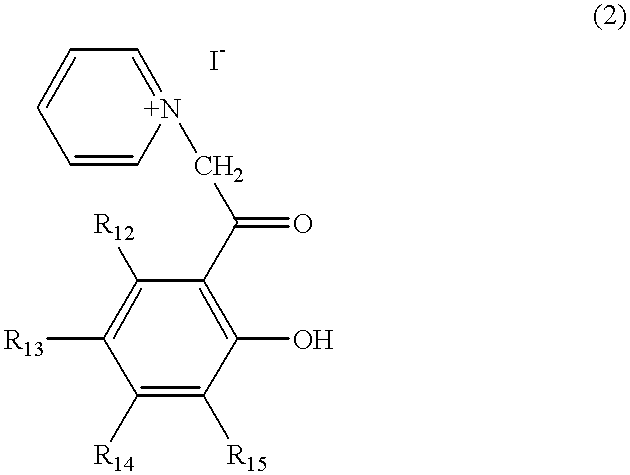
C1([R14])=C([R15])C(O)=C(C(C[N+]2=CC=CC=C2)=O)C([R12])=C1[R13]
